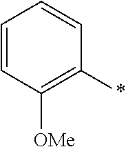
C1=CC([OMe])=C(*)C=C1
